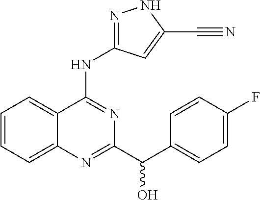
C1=CC=C2C(=C1)C(NC1=NNC(C#N)=C1)=NC(C(C1=CC=C(F)C=C1)O)=N2
